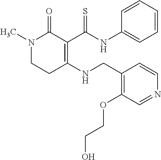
N1(C)CCC(NCC2=C(OCCO)C=NC=C2)=C(C(NC2=CC=CC=C2)=S)C1=O
